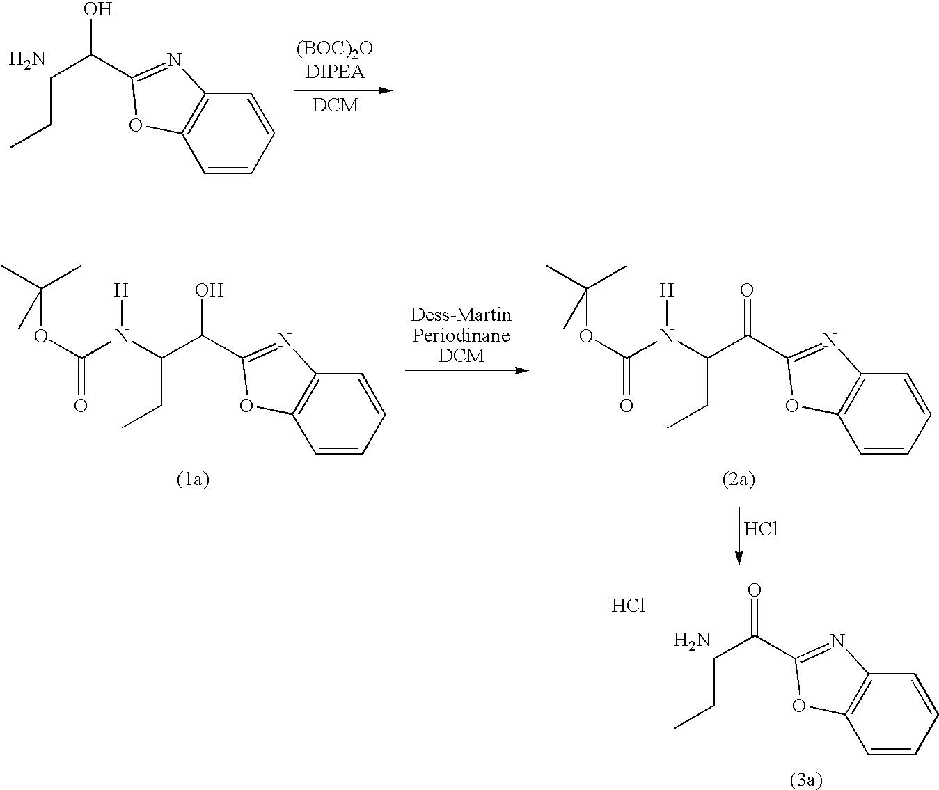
N.C(CC)C(O)C1=NC2=C(C=CC=C2)O1.C(CC)(C(O)C1=NC2=C(C=CC=C2)O1)N(C(OC(C)(C)C)=O)[H].C(CC)(C(=O)C1=NC2=C(C=CC=C2)O1)N(C(OC(C)(C)C)=O)[H].Cl.C(CC)C(=O)C1=NC2=C(C=CC=C2)O1.N.Cl
